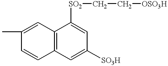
C(C[OSO3H])[SO2]C1=CC([SO3H])=CC2=C1C=C(C)C=C2
